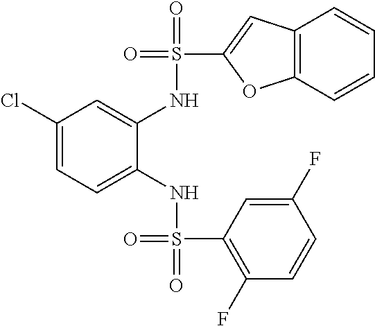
C1(Cl)=CC=C(NS(=O)(=O)C2=C(F)C=CC(F)=C2)C(NS(=O)(C2=CC3=C(O2)C=CC=C3)=O)=C1
